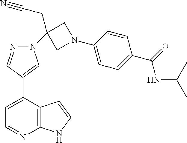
C12=C(C(C3=CN(C4(CC#N)CN(C5=CC=C(C(=O)NC(C)C)C=C5)C4)N=C3)=CC=N1)C=CN2
